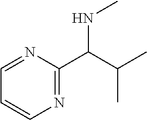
N(C(C1=NC=CC=N1)C(C)C)C
